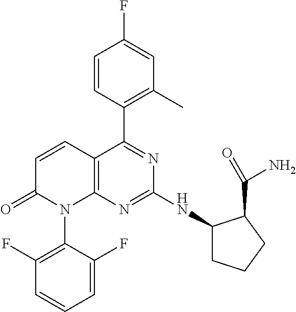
C1=CC(C2=NC(NC3CCCC3C(N)=O)=NC3=C2C=CC(=O)N3C2=C(F)C=CC=C2F)=C(C)C=C1F
